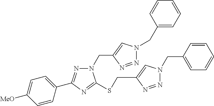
C1=CC(CN2N=NC(CSC3=NC(C4=CC=C([MeO])C=C4)=NN3CC3=CN(CC4=CC=CC=C4)N=N3)=C2)=CC=C1
